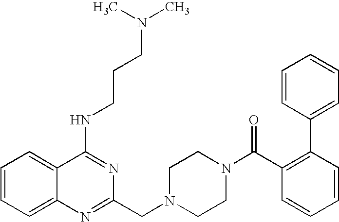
C1=CC=C2C(=C1)C(NCCCN(C)C)=NC(CN1CCN(C(=O)C3=C(C4=CC=CC=C4)C=CC=C3)CC1)=N2
